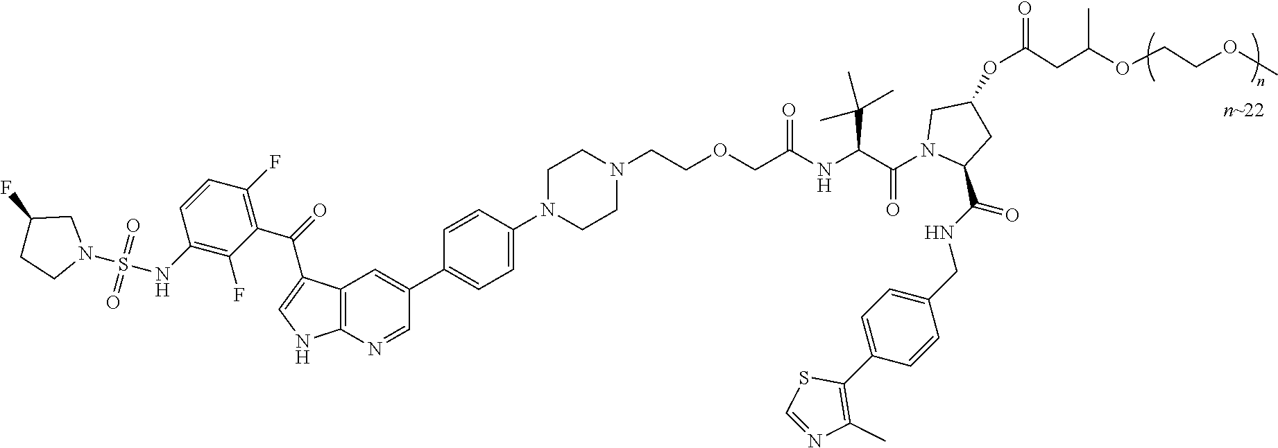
C1(NS(=O)(=O)N2CC(F)CC2)=C(F)C(C(=O)C2=CNC3=C2C=C(C2=CC=C(N4CCN(CCOCC(NC(C(N5C(C(NCC6=CC=C(C7=C(C)N=CS7)C=C6)=O)CC(OC(CC(OCCOC)C)=O)C5)=O)C(C)(C)C)=O)CC4)C=C2)C=N3)=C(F)C=C1
